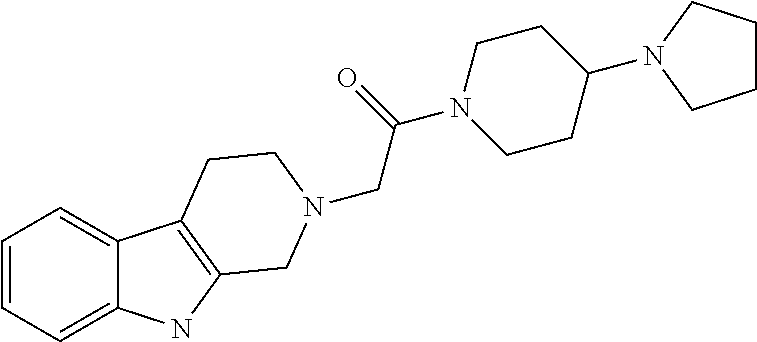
C1=CC=C2C(=C1)C1=C(N2)CN(CC(=O)N2CCC(N3CCCC3)CC2)CC1
